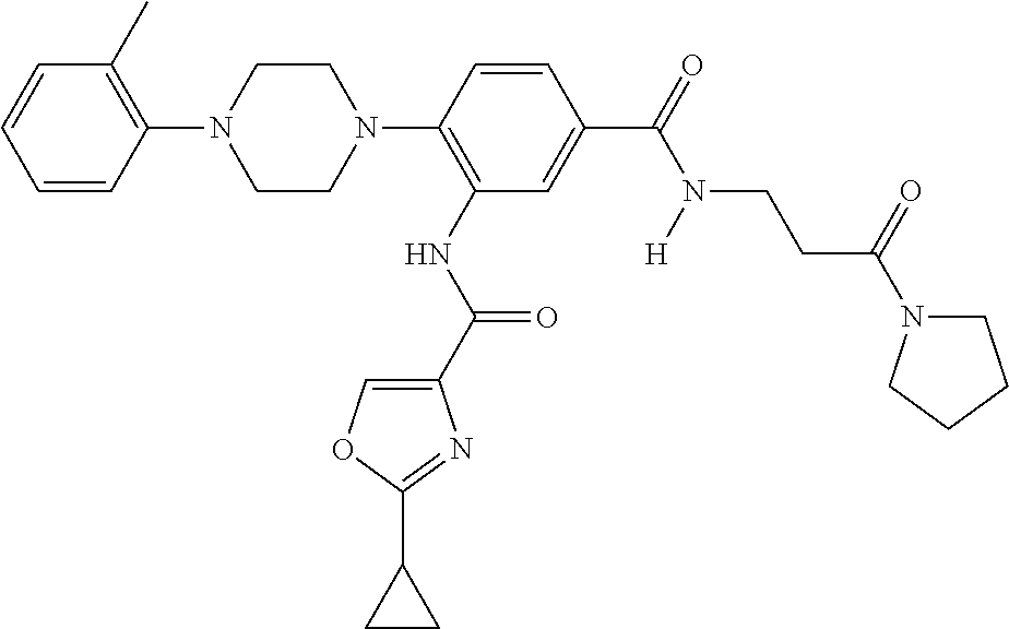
C1=CC=CC(N2CCN(C3=C(NC(=O)C4=COC(C5CC5)=N4)C=C(C(N(CCC(N4CCCC4)=O)[H])=O)C=C3)CC2)=C1C
